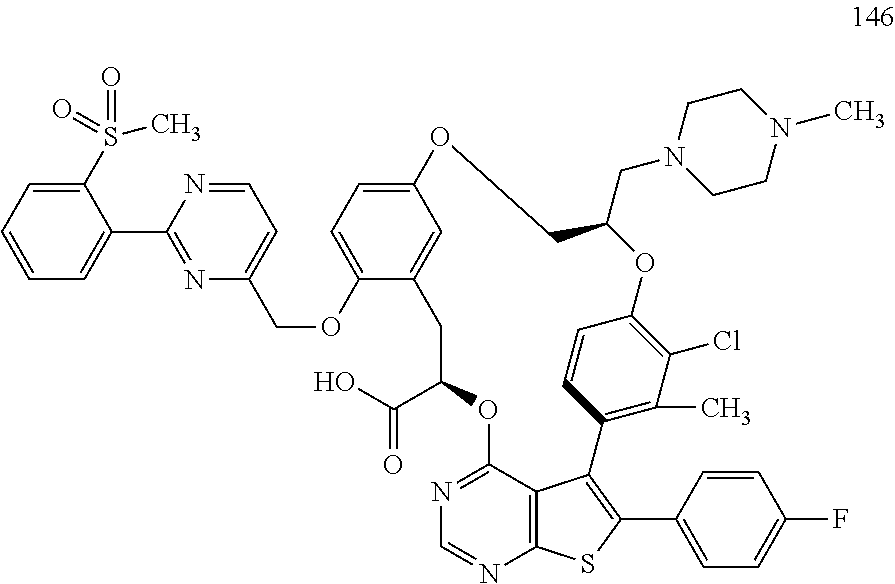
O1C2=C(Cl)C(C)=C(C=C2)C2=C(C3=CC=C(F)C=C3)SC3=C2C(=NC=N3)OC(C(O)=O)CC2=CC(=CC=C2OCC2=CC=NC(C3=CC=CC=C3S(=O)(C)=O)=N2)OCC1CN1CCN(C)CC1
